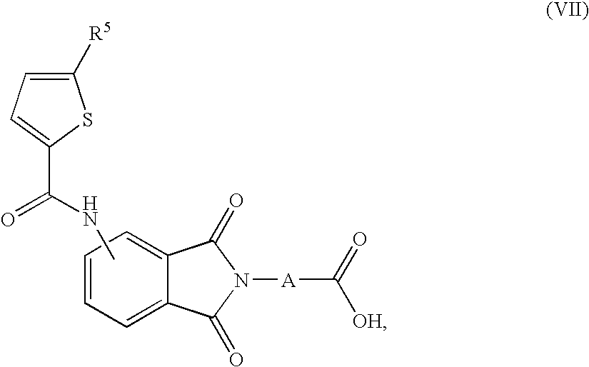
C1=CC=C2C(=C1)C(=O)N([A]C([OH])=O)C2=O.C1([R5])=CC=C(C(=O)NC)S1
